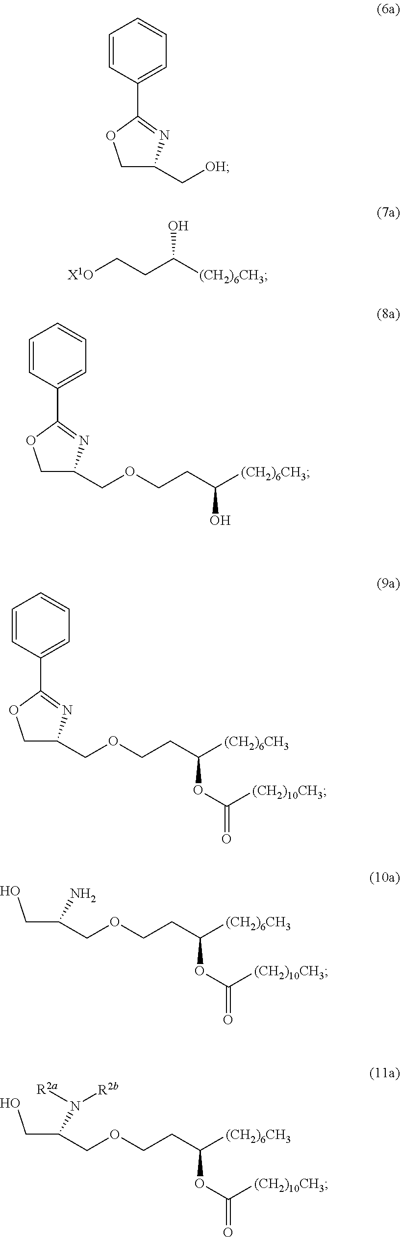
C1C(C[OH])N=C(C2=CC=CC=C2)O1.[X1O]CCC([(CH2)6CH3])O.C1C(COCCC([(CH2)6CH3])O)N=C(C2=CC=CC=C2)O1.C1C(COCCC([(CH2)6CH3])OC([(CH2)10CH3])=O)N=C(C2=CC=CC=C2)O1.C(C(COCCC([(CH2)6CH3])OC([(CH2)10CH3])=O)N)O.C(C(COCCC([(CH2)6CH3])OC([(CH2)10CH3])=O)N([R2b])[R2a])O
